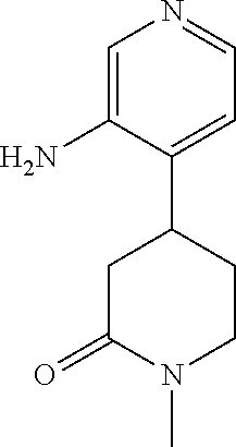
C1=C(N)C(C2CC(=O)N(C)CC2)=CC=N1
